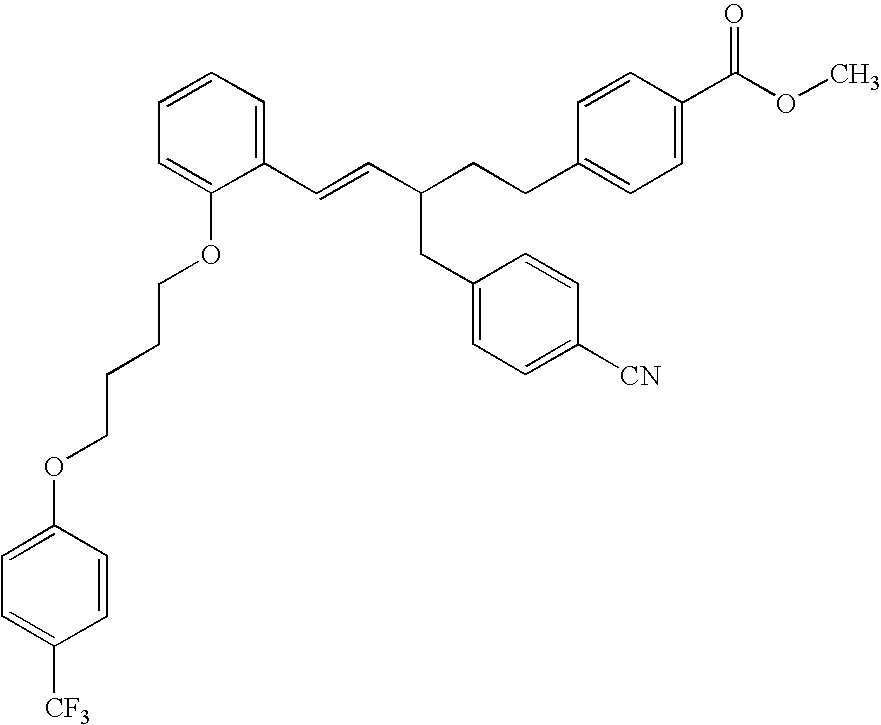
C(=CC(CCC1=CC=C(C(OC)=O)C=C1)CC1=CC=C([CN])C=C1)C1=CC=CC=C1OCCCCOC1=CC=C([CF3])C=C1
